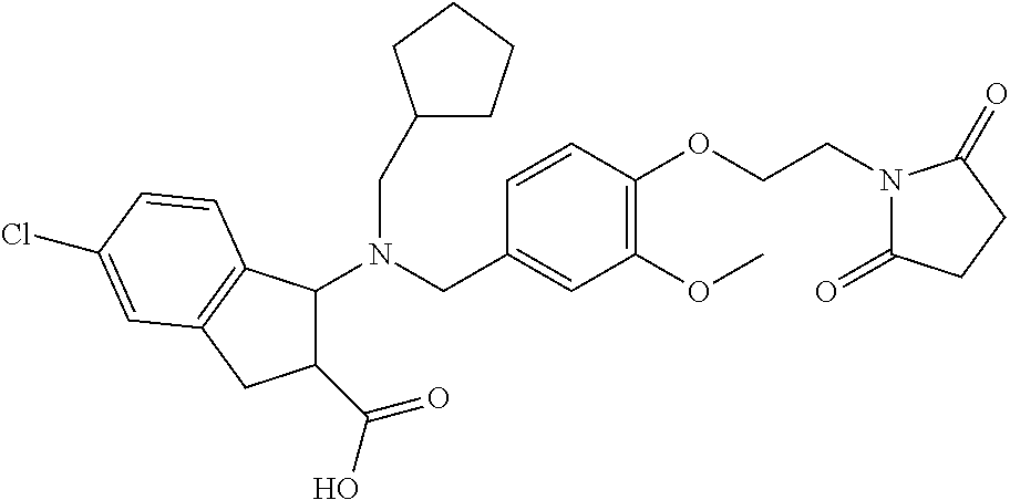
N(CC1=CC(OC)=C(OCCN2C(=O)CCC2=O)C=C1)(CC1CCCC1)C1C(C(O)=O)CC2=C1C=CC(Cl)=C2
